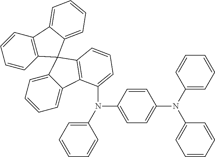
C1=CC2=C(C=C1)C1=CC=CC=C1C21C2=CC=CC=C2C2=C1C=CC=C2N(C1=CC=CC=C1)C1=CC=C(N(C2=CC=CC=C2)C2=CC=CC=C2)C=C1
